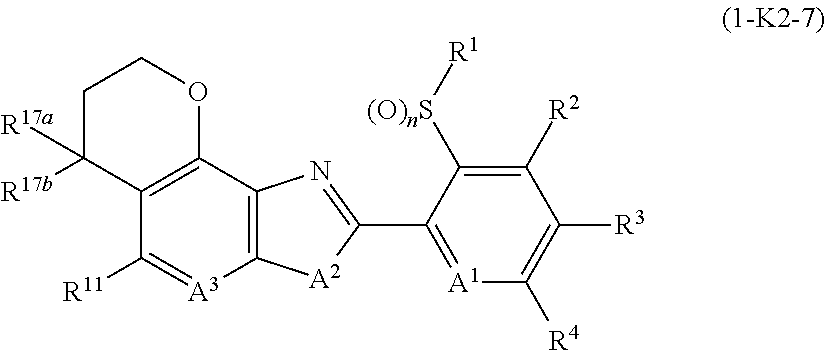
C12=C(C3=C(C([R11])=[A3]1)C([R17b])([R17a])CCO3)N=C(C1=[A1]C([R4])=C([R3])C([R2])=C1[(O)nS][R1])[A2]2
